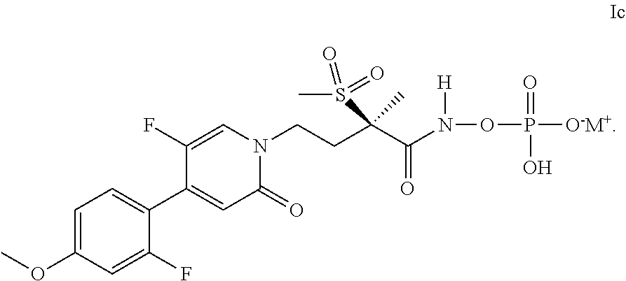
C1=C(OC)C=C(F)C(C2=CC(=O)N(CCC(C(N([H])OP(=O)(O)[O-M+])=O)(S(C)(=O)=O)C)C=C2F)=C1
